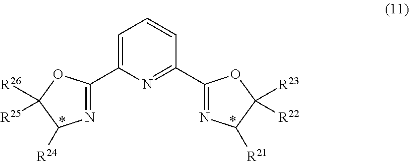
N1=C(C2=CC=CC(C3=NC([R21])C([R23])([R22])O3)=N2)OC([R26])([R25])C1[R24]
